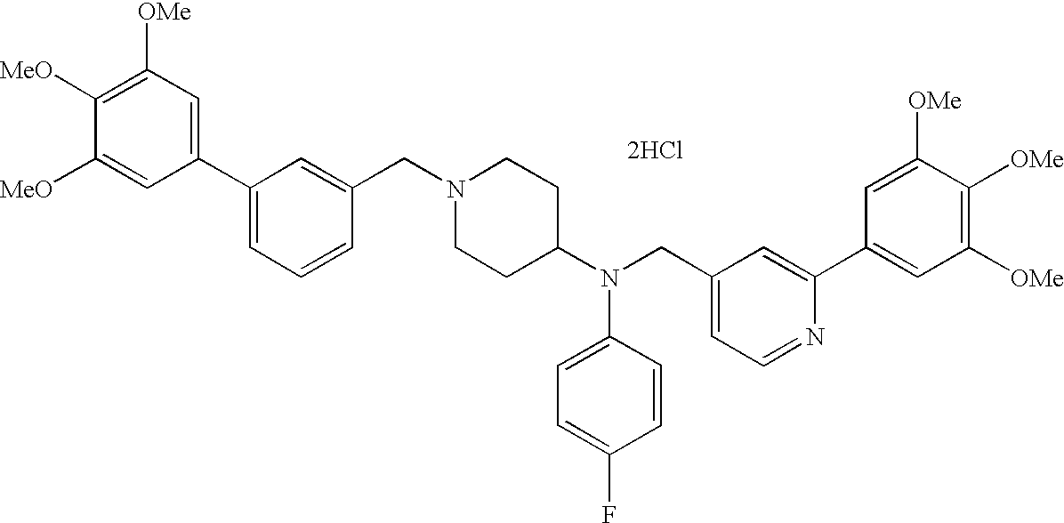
C1([OMe])=C([MeO])C([MeO])=CC(C2=CC=CC(CN3CCC(N(CC4=CC=NC(C5=CC([OMe])=C([OMe])C([OMe])=C5)=C4)C4=CC=C(F)C=C4)CC3)=C2)=C1.[2HCl]
